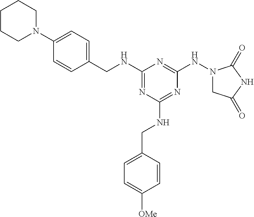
C1(NCC2=CC=C(N3CCCCC3)C=C2)=NC(NCC2=CC=C([OMe])C=C2)=NC(NN2CC(=O)NC2=O)=N1
